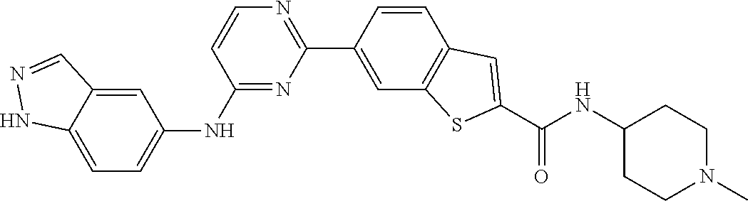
C1(NC2=CC=C3C(=C2)C=NN3)=NC(C2=CC3=C(C=C2)C=C(C(NC2CCN(C)CC2)=O)S3)=NC=C1
